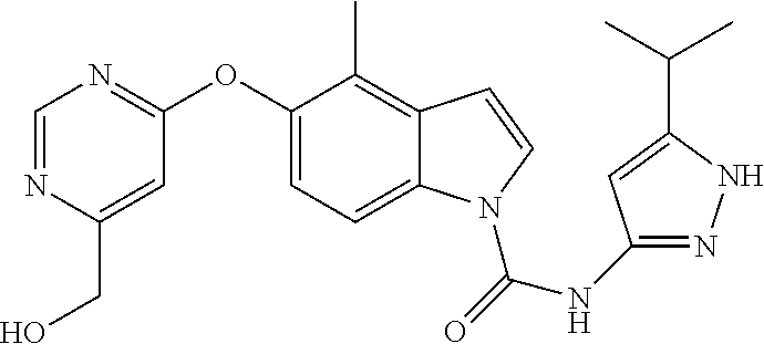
O(C1=CC=C2C(=C1C)C=CN2C(=O)NC1=NNC(C(C)C)=C1)C1=NC=NC(CO)=C1
